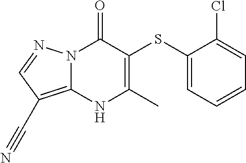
N12C(=C(C#N)C=N1)NC(C)=C(SC1=CC=CC=C1Cl)C2=O
